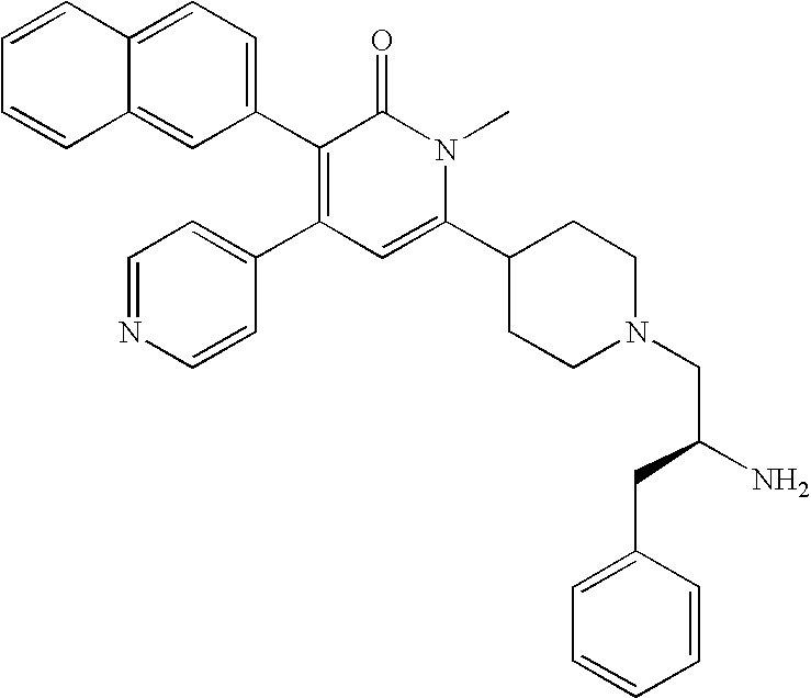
C1=CC=CC2=CC(C3=C(C4=CC=NC=C4)C=C(C4CCN(CC(N)CC5=CC=CC=C5)CC4)N(C)C3=O)=CC=C12
